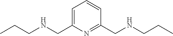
C1=C(CNCCC)N=C(CNCCC)C=C1
